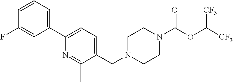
C1(C2=CC=CC(F)=C2)=CC=C(CN2CCN(C(OC([CF3])[CF3])=O)CC2)C(C)=N1
